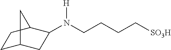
C1C2CC(N(CCCC[SO3H])[H])C(C1)C2
